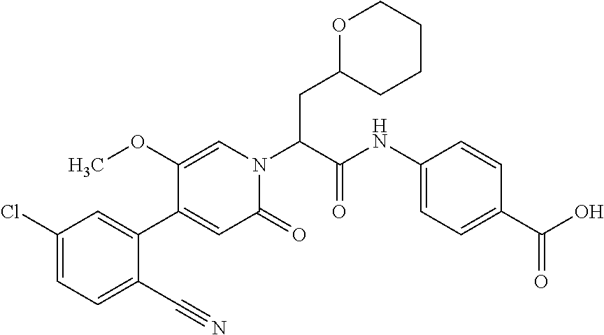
C1(C#N)=CC=C(Cl)C=C1C1=CC(=O)N(C(CC2CCCCO2)C(NC2=CC=C(C(O)=O)C=C2)=O)C=C1OC
